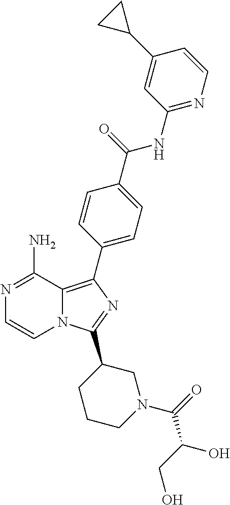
N1=C(N)C2=C(C3=CC=C(C(=O)NC4=NC=CC(C5CC5)=C4)C=C3)N=C(C3CCCN(C(=O)C(CO)O)C3)N2C=C1
